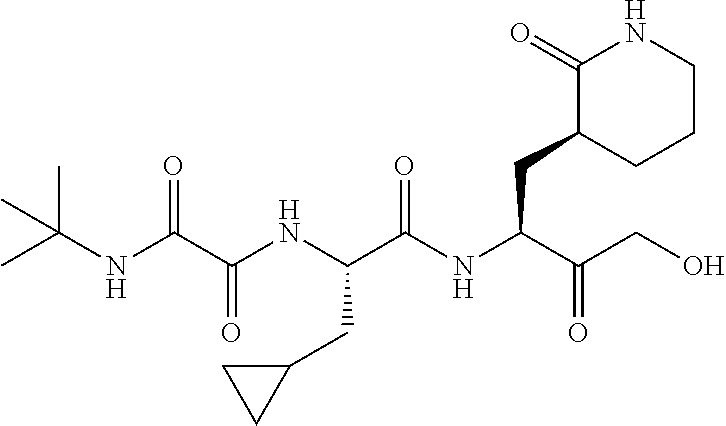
C(NC(C(NC(C(=O)NC(C(=O)CO)CC1C(=O)NCCC1)CC1CC1)=O)=O)(C)(C)C
